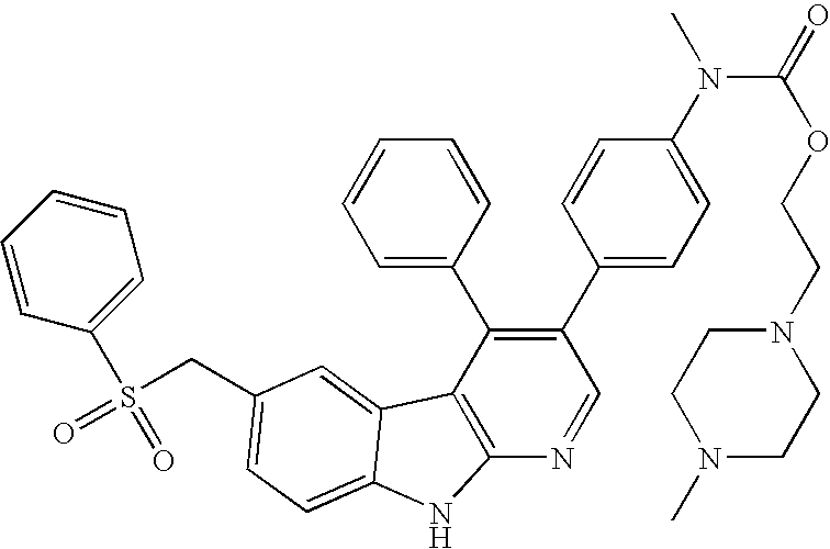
C(C1=CC=C2C(=C1)C1=C(N=CC(C3=CC=C(N(C(=O)OCCN4CCN(C)CC4)C)C=C3)=C1C1=CC=CC=C1)N2)S(=O)(C1=CC=CC=C1)=O
